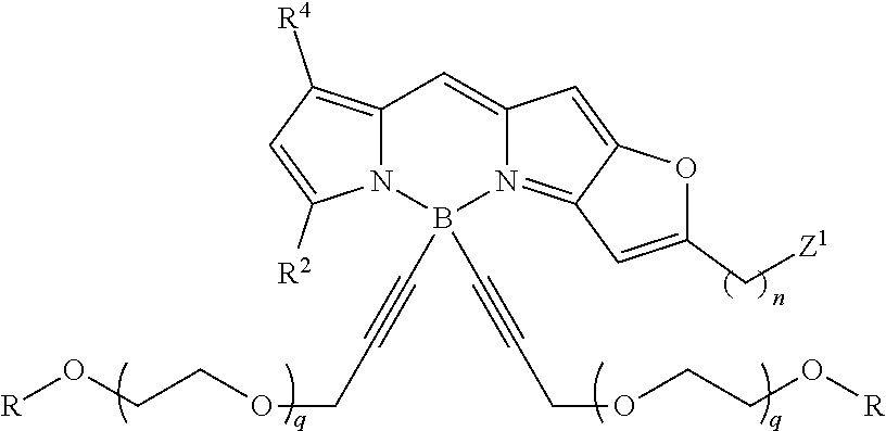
C1=C2N(=C3C(=C2)OC(C[Z1])=C3)B(C#CCOCCO[R])(C#CCOCCO[R])N2C1=C([R4])C=C2[R2]
